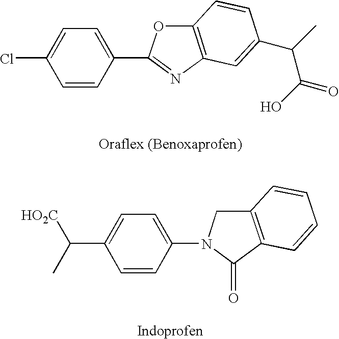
C1=CC(C2=NC3=C(O2)C=CC(C(C(=O)O)C)=C3)=CC=C1Cl.C1=CC(N2C(=O)C3=C(C2)C=CC=C3)=CC=C1C([HO2C])C
